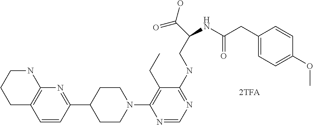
N1(C2=C(CC)C(NCC(C(=O)O)NC(=O)CC3=CC=C(OC)C=C3)=NC=N2)CCC(C2=NC3=C(C=C2)CCCN3)CC1
